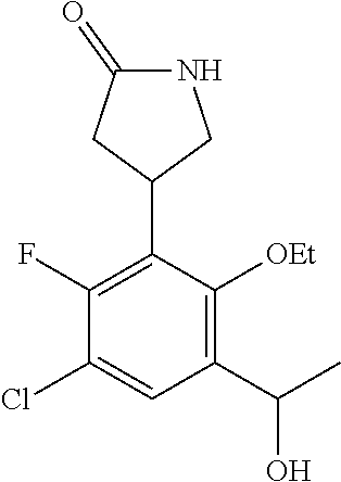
C1(F)=C(C2CNC(=O)C2)C([OEt])=C(C(C)O)C=C1Cl
